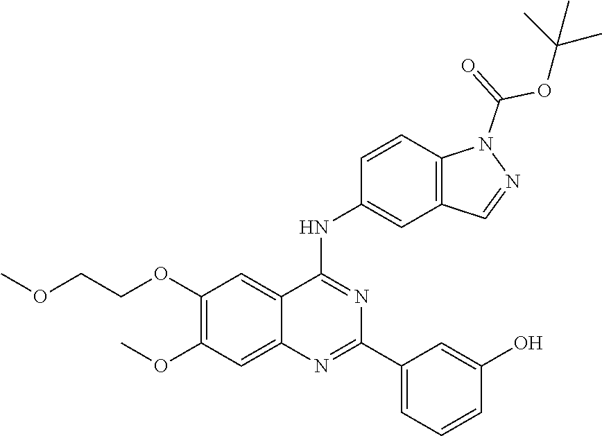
C1(OC)=C(OCCOC)C=C2C(=C1)N=C(C1=CC=CC(O)=C1)N=C2NC1=CC2=C(C=C1)N(C(=O)OC(C)(C)C)N=C2
